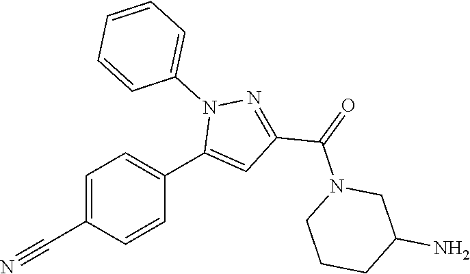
C1=C(C#N)C=CC(C2=CC(C(=O)N3CCCC(N)C3)=NN2C2=CC=CC=C2)=C1
